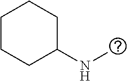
C1CCC(NC)CC1
